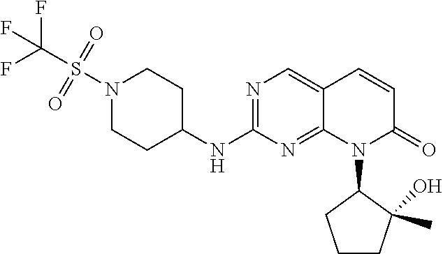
N1(S(C(F)(F)F)(=O)=O)CCC(NC2=NC=C3C(=N2)N(C2CCCC2(C)O)C(=O)C=C3)CC1
